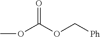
COC(OC[Ph])=O
